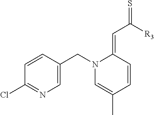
C1=CC(CN2C=C(C)C=CC2=CC([R3])=S)=CN=C1Cl
